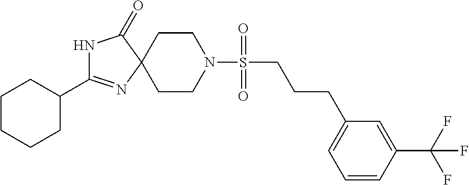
N1C(=O)C2(N=C1C1CCCCC1)CCN(S(=O)(=O)CCCC1=CC=CC(C(F)(F)F)=C1)CC2
